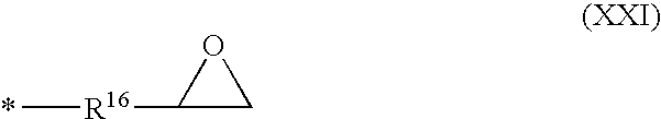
C[R16]C1CO1.*
